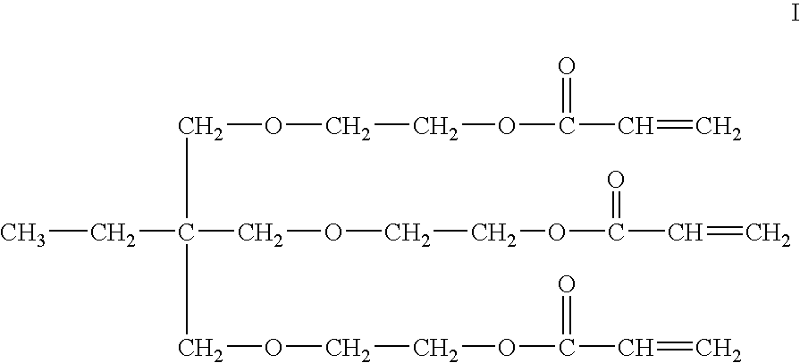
CCC(COCCOC(C=C)=O)(COCCOC(C=C)=O)COCCOC(C=C)=O
